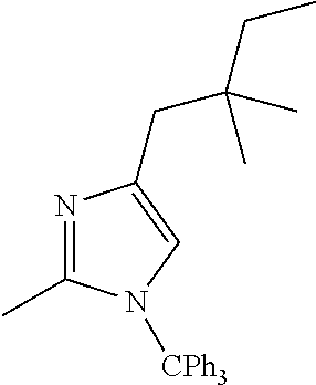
N1=C(C)N([CPh3])C=C1CC(CC)(C)C
